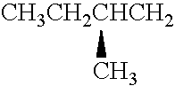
[CH3CH2CHCH2]C
